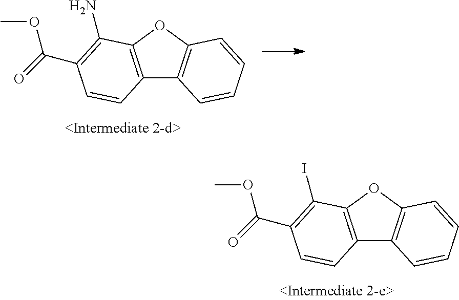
C12=C(OC3=C1C=CC=C3)C(N)=C(C(=O)OC)C=C2.C12=C(OC3=C1C=CC=C3)C(I)=C(C(=O)OC)C=C2
